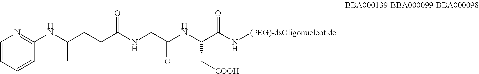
C1=CC=CC(NC(CCC(NCC(NC(C(N[(PEG)-dsOligonucleotide])=O)C[COOH])=O)=O)C)=N1
